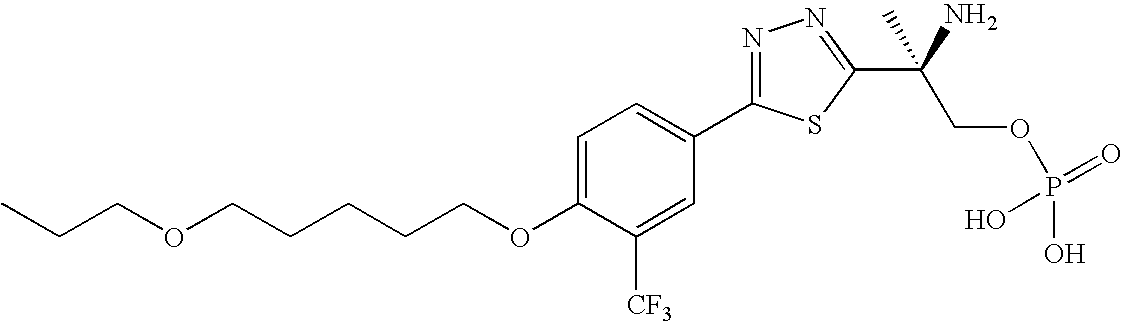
C(OC1=CC=C(C2=NN=C(C(COP(O)(=O)O)(N)C)S2)C=C1[CF3])CCCCOCCC
